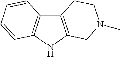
C12=C(NC3=C1C=CC=C3)CN(C)CC2
